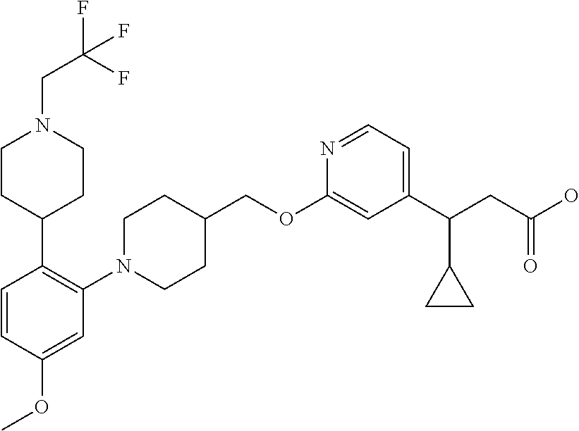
C1(OCC2CCN(C3=C(C4CCN(CC(F)(F)F)CC4)C=CC(OC)=C3)CC2)=CC(C(CC(O)=O)C2CC2)=CC=N1
